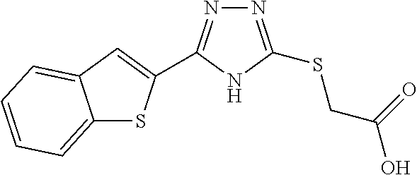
C12=CC=CC=C1C=C(C1=NN=C(SCC(O)=O)N1)S2
